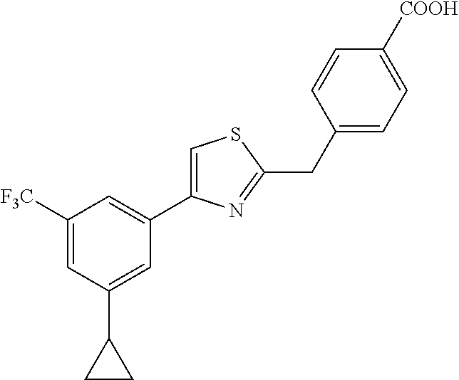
C1=C([COOH])C=CC(CC2=NC(C3=CC([F3C])=CC(C4CC4)=C3)=CS2)=C1
